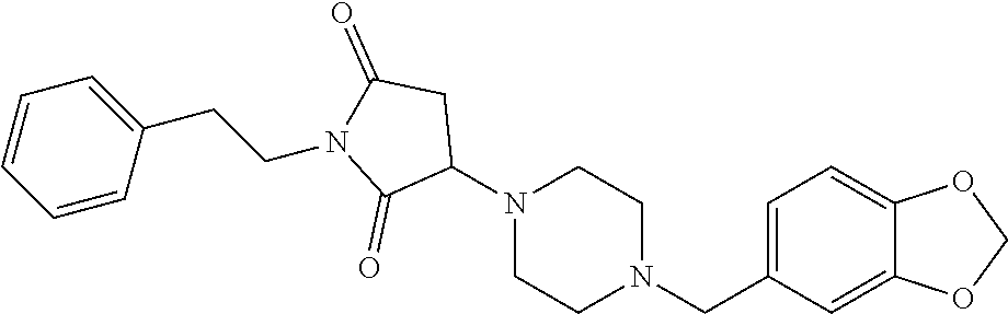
N1(CC2=CC=C3C(=C2)OCO3)CCN(C2CC(=O)N(CCC3=CC=CC=C3)C2=O)CC1
